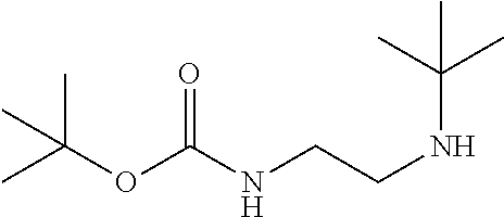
CC(OC(NCCNC(C)(C)C)=O)(C)C
